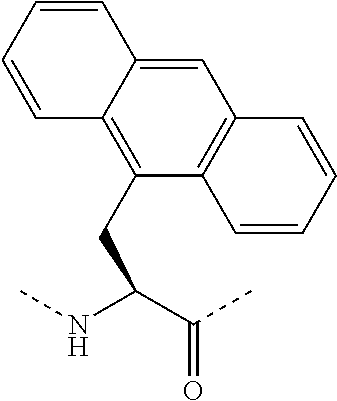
C(C(NC)C(C)=O)C1=C2C(=CC3=C1C=CC=C3)C=CC=C2
